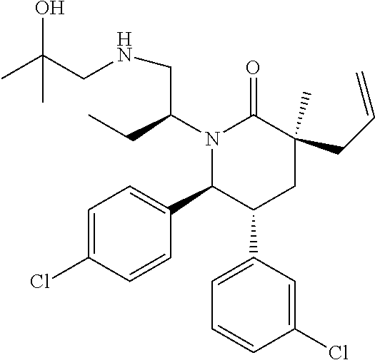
N1(C(CC)CNCC(C)(O)C)C(C2=CC=C(Cl)C=C2)C(C2=CC=CC(Cl)=C2)CC(C)(CC=C)C1=O
